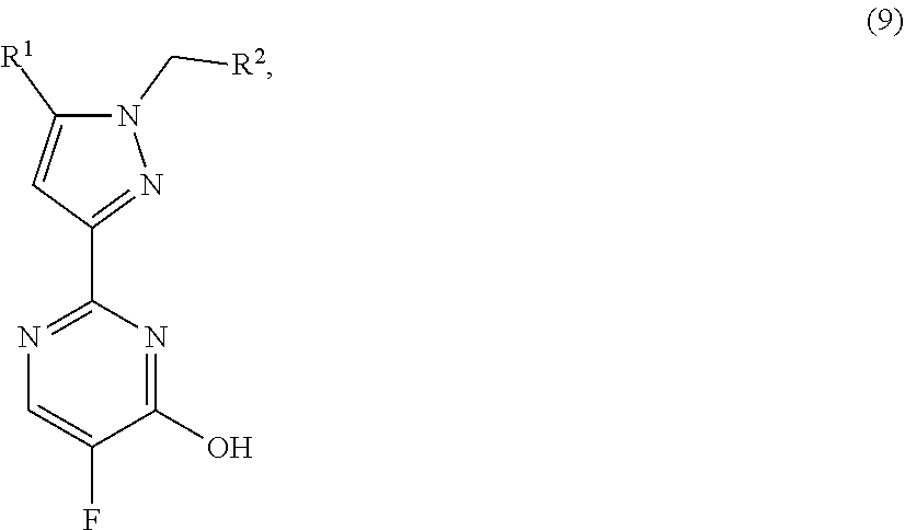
C1(F)=CN=C(C2=NN(C[R2])C([R1])=C2)N=C1O
